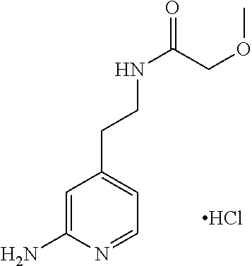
C1=C(N)N=CC=C1CCNC(=O)COC.Cl
